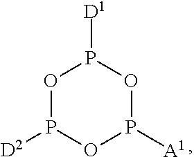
O1P([D2])OP([A1])OP1[D1]
